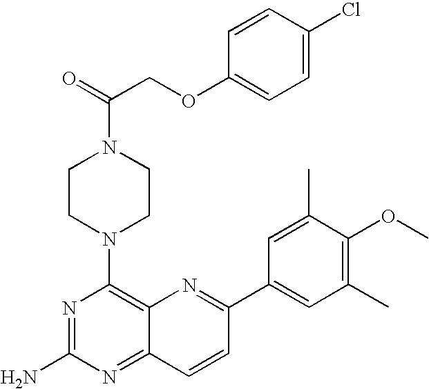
N1=C(N)N=C2C(=C1N1CCN(C(=O)COC3=CC=C(Cl)C=C3)CC1)N=C(C1=CC(C)=C(OC)C(C)=C1)C=C2
